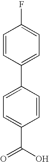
C1(C2=CC=C(C(O)=O)C=C2)=CC=C(F)C=C1
